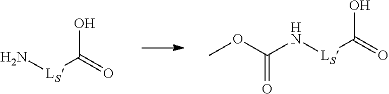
[LS](C(=O)O)N.[LS](C(=O)O)NC(OC)=O
